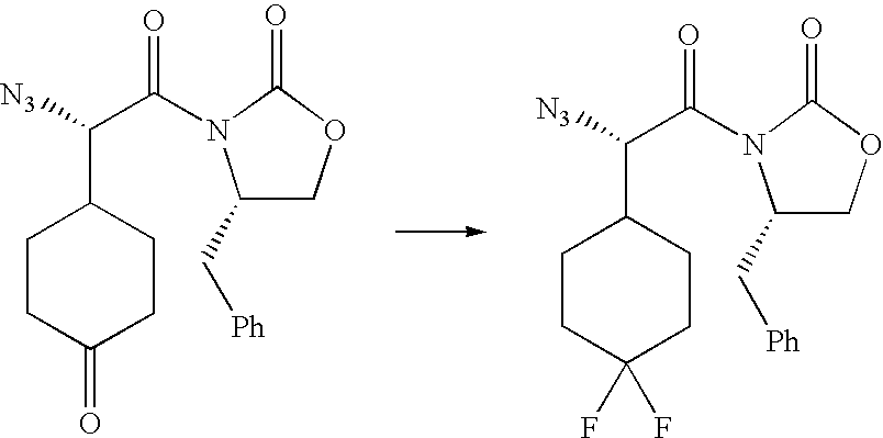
C1(=O)CCC(C(C(=O)N2C(C[Ph])COC2=O)[N3])CC1.C1(F)(F)CCC(C(C(=O)N2C(C[Ph])COC2=O)[N3])CC1
